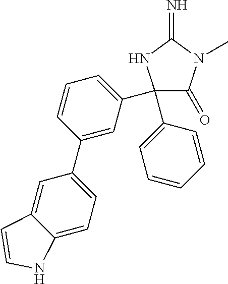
C1(=O)C(C2=CC=CC(C3=CC=C4C(=C3)C=CN4)=C2)(C2=CC=CC=C2)NC(=N)N1C
